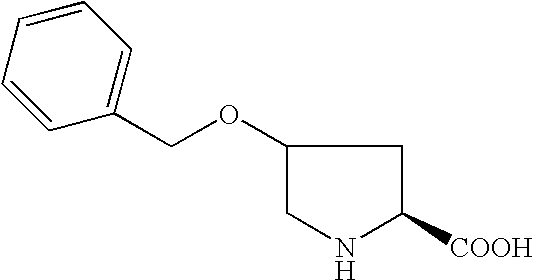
C1=CC=CC(COC2CNC([COOH])C2)=C1
